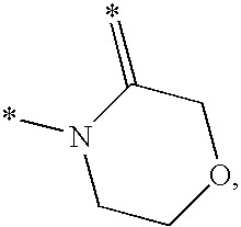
C1C(=*)N(*)CCO1
